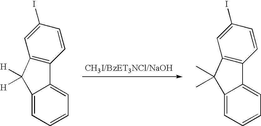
C12=CC=CC=C1C1=C(C2([H])[H])C=C(I)C=C1.C12=CC=CC=C1C1=C(C2(C)C)C=C(I)C=C1
